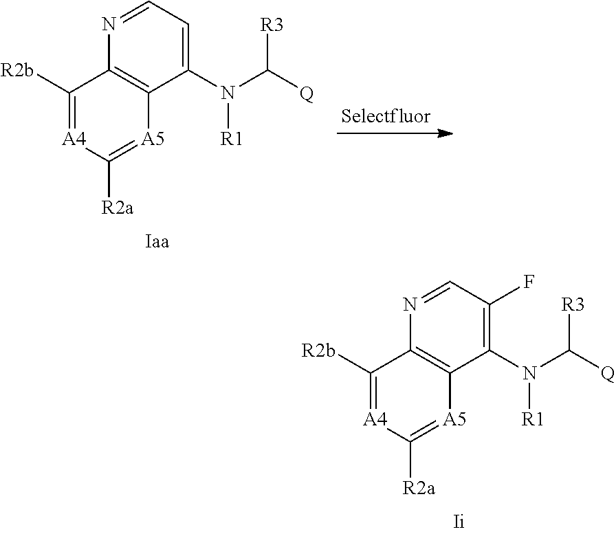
C1([R2b])=[A4]C([R2a])=[A5]C2=C1N=CC(F)=C2N(C([Q])[R3])[R1].C1([R2b])=[A4]C([R2a])=[A5]C2=C1N=CC=C2N(C([Q])[R3])[R1]
